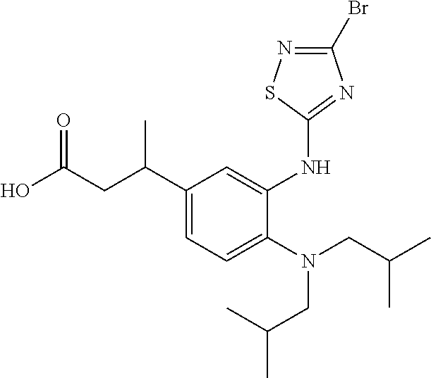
OC(CC(C1=CC=C(N(CC(C)C)CC(C)C)C(NC2=NC(Br)=NS2)=C1)C)=O
